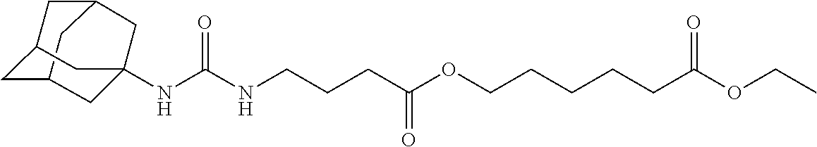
C12CC3CC(C1)CC(NC(NCCCC(OCCCCCC(OCC)=O)=O)=O)(C3)C2
